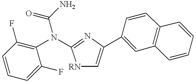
C1=CC(F)=C(N(C2=NC(C3=CC4=C(C=C3)C=CC=C4)=C[RN]2)C(=O)N)C(F)=C1
